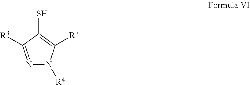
N1=C([R3])C(S)=C([R7])N1[R4]
